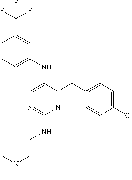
C1(NC2=CN=C(NCCN(C)C)N=C2CC2=CC=C(Cl)C=C2)=CC=CC(C(F)(F)F)=C1
